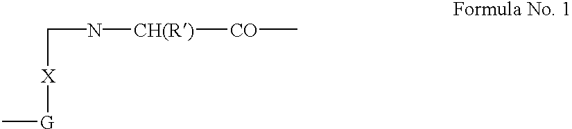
C[G][X]CN[CH(R)][CO]C
